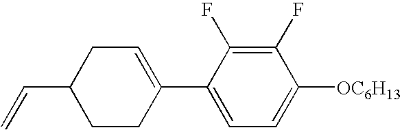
C1(F)=C(F)C(C2=CCC(C=C)CC2)=CC=C1[OC6H13]
